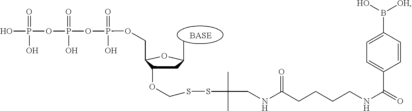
C1C(OCSSC(C)(C)CNC(CCCCNC(C2=CC=C(B([OH])O)C=C2)=O)=O)C(COP(O)(=O)OP(OP(=O)(O)O)(=O)O)OC1C
